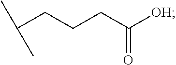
C(CCC([OH])=O)C(C)C
